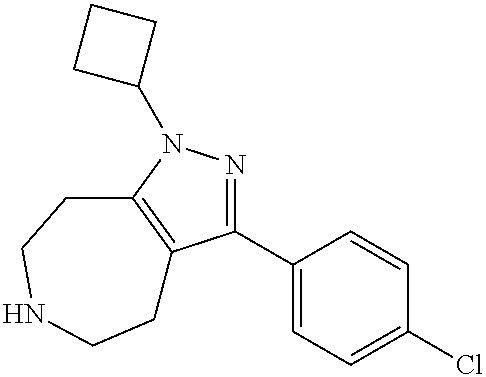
C1(C2=CC=C(Cl)C=C2)=NN(C2CCC2)C2=C1CCNCC2
